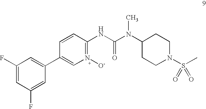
C1(C2=CC(F)=CC(F)=C2)=C[N+]([O-])=C(NC(N(C)C2CCN(S(C)(=O)=O)CC2)=O)C=C1
